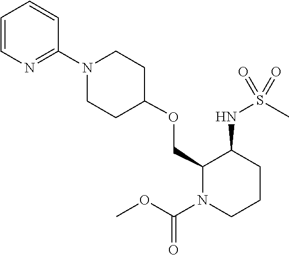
C1(OCC2C(NS(C)(=O)=O)CCCN2C(OC)=O)CCN(C2=NC=CC=C2)CC1
